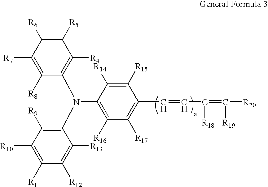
C1(C=CC(=C([R19])[R20])[R18])=C([R17])C([R16])=C(N(C2=C([R4])C([R5])=C([R6])C([R7])=C2[R8])C2=C([R9])C([R10])=C([R11])C([R12])=C2[R13])C([R14])=C1[R15]
